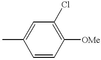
CC1=CC(Cl)=C([OMe])C=C1
